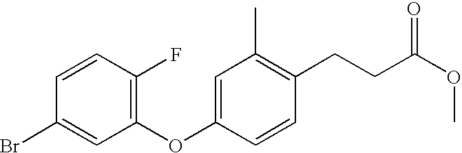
C1(OC2=CC(C)=C(CCC(OC)=O)C=C2)=C(F)C=CC(Br)=C1
